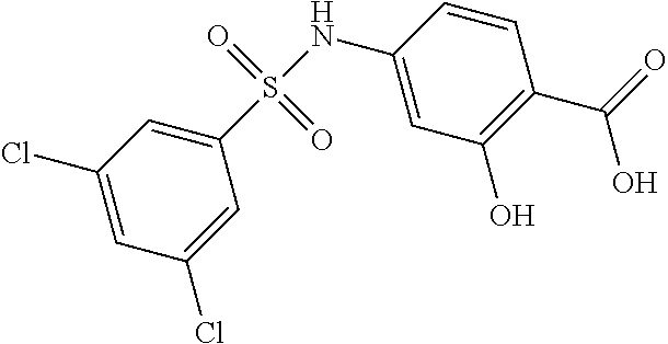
N(C1=CC(O)=C(C(=O)O)C=C1)S(C1=CC(Cl)=CC(Cl)=C1)(=O)=O
